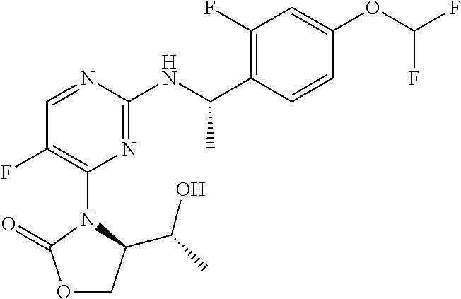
C1=C(OC(F)F)C=CC(C(NC2=NC(N3C(C(C)O)COC3=O)=C(F)C=N2)C)=C1F
